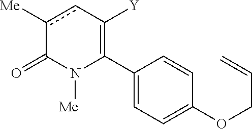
C1(C2=C([Y])cc([Me])C(=O)N2[Me])=CC=C(OCC=C)C=C1
